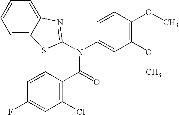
C1=C2C(=CC=C1)N=C(N(C1=CC(OC)=C(OC)C=C1)C(=O)C1=C(Cl)C=C(F)C=C1)S2
